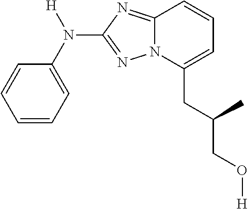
C1=CC=C(N([H])C2=NN3C(=N2)C=CC=C3CC(CO[H])C)C=C1
